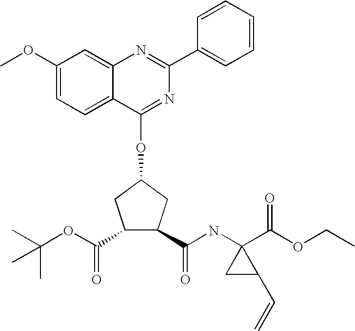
C1(C2=CC=CC=C2)=NC2=CC(OC)=CC=C2C(OC2CC(C(NC3(C(OCC)=O)CC3C=C)=O)C(C(OC(C)(C)C)=O)C2)=N1
